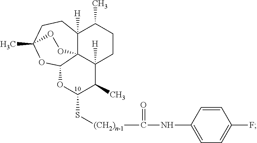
C12([H])C34C([H])(CCC1C)C(C)C(S[(CH2)n-1]C(NC1=CC=C(F)C=C1)=O)OC3OC(C)(CC2)OO4
